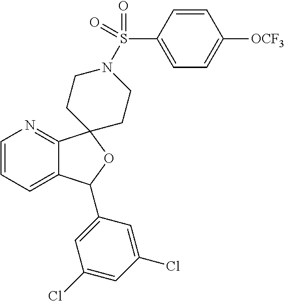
C1=C2C(=NC=C1)C1(OC2C2=CC(Cl)=CC(Cl)=C2)CCN(S(C2=CC=C([OCF3])C=C2)(=O)=O)CC1
